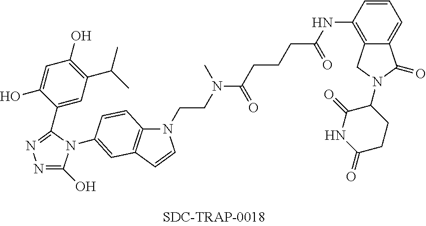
N1=C(O)N(C2=CC3=C(N(CCN(C(CCCC(NC4=C5C(=CC=C4)C(=O)N(C4C(=O)NC(=O)CC4)C5)=O)=O)C)C=C3)C=C2)C(C2=CC(C(C)C)=C(O)C=C2O)=N1
